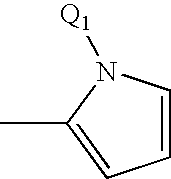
C1=CN([Q1])C(C)=C1
